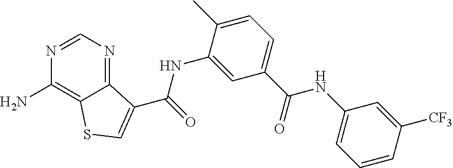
C1(N)=C2C(=NC=N1)C(C(NC1=CC(C(NC3=CC=CC([CF3])=C3)=O)=CC=C1C)=O)=CS2
